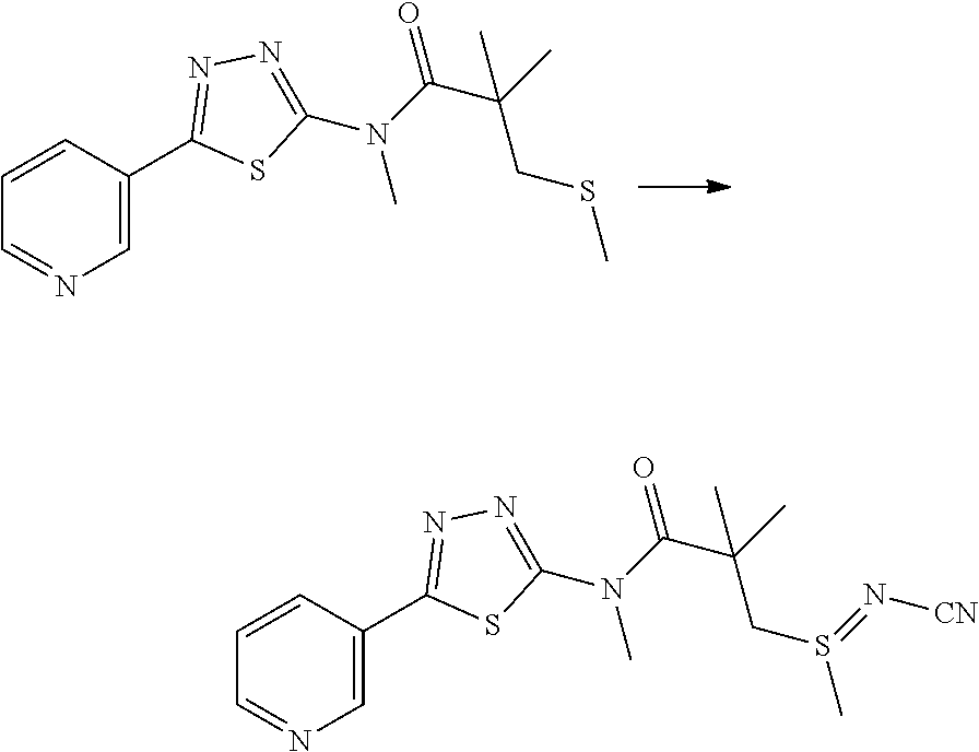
C1=C(C2=NN=C(N(C(C(CSC)(C)C)=O)C)S2)C=CC=N1.C1=C(C2=NN=C(N(C(C(CS(C)=N[CN])(C)C)=O)C)S2)C=CC=N1
